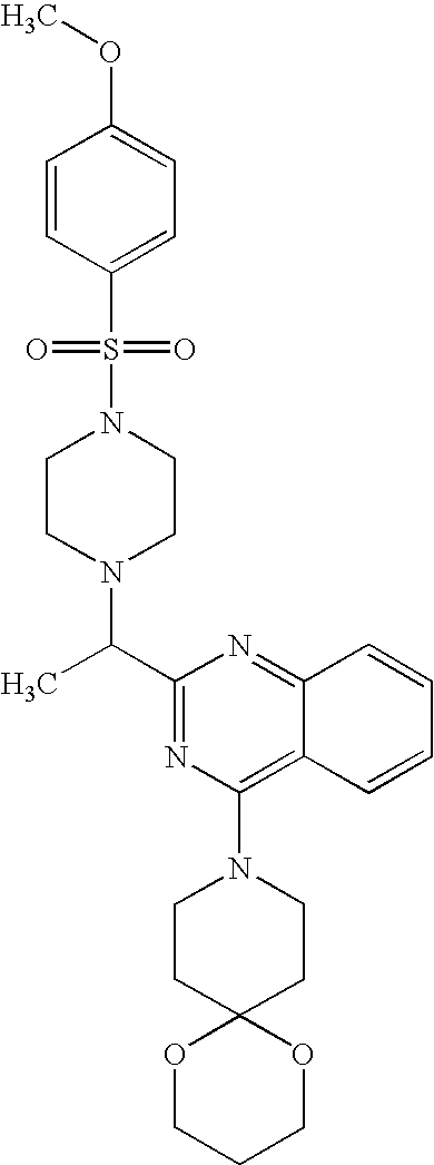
C1(C(C)N2CCN(S(=O)(=O)C3=CC=C(OC)C=C3)CC2)=NC(N2CCC3(CC2)OCCCO3)=C2C(=N1)C=CC=C2
